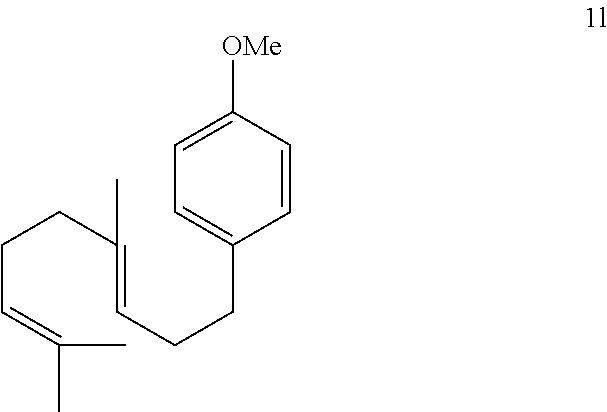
C1=C(CCC=C(CCC=C(C)C)C)C=CC([OMe])=C1
